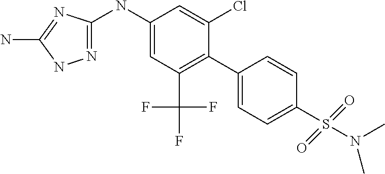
C1(NC2=NNC(N)=N2)=CC(C(F)(F)F)=C(C2=CC=C(S(N(C)C)(=O)=O)C=C2)C(Cl)=C1
